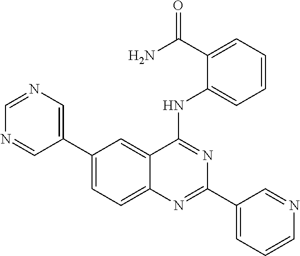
C1(C2=CN=CN=C2)=CC=C2C(=C1)C(NC1=CC=CC=C1C(N)=O)=NC(C1=CC=CN=C1)=N2
